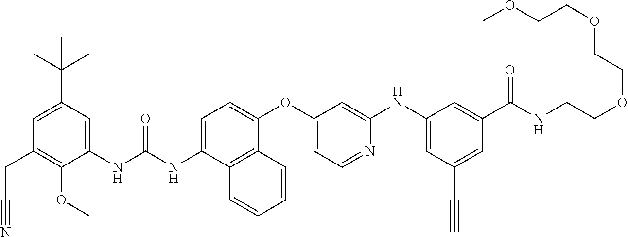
C1=C(C(C)(C)C)C=C(NC(NC2=CC=C(OC3=CC=NC(NC4=CC(C#C)=CC(C(NCCOCCOCCOC)=O)=C4)=C3)C3=C2C=CC=C3)=O)C(OC)=C1CC#N
